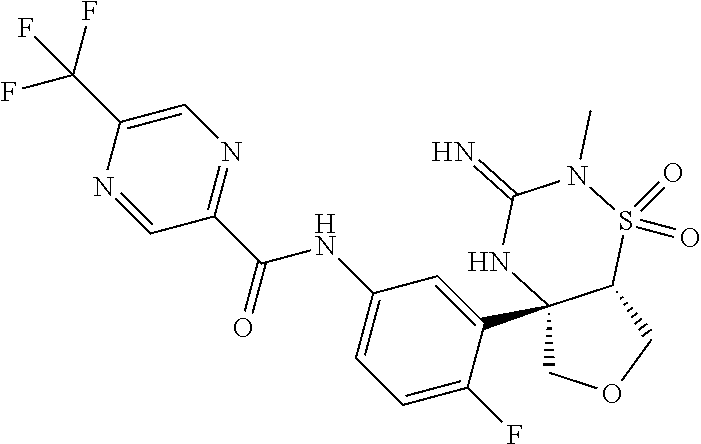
C12(C3=CC(NC(C4=NC=C(C(F)(F)F)N=C4)=O)=CC=C3F)COCC1S(=O)(=O)N(C)C(=N)N2
